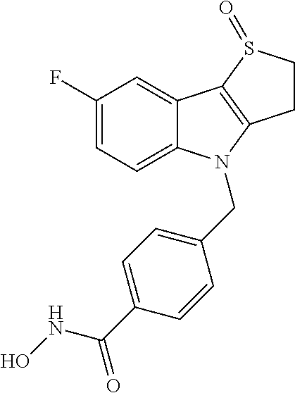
C1(F)=CC=C2C(=C1)C1=C(N2CC2=CC=C(C(NO)=O)C=C2)CCS1=O
